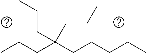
CCCC(CCCCC)(CCC)CCC
